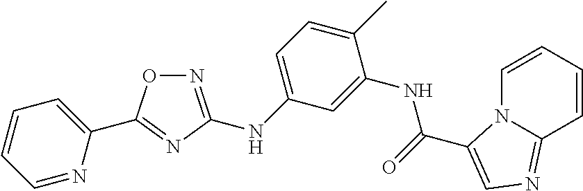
O1N=C(NC2=CC=C(C)C(NC(=O)C3=CN=C4N3C=CC=C4)=C2)N=C1C1=CC=CC=N1
